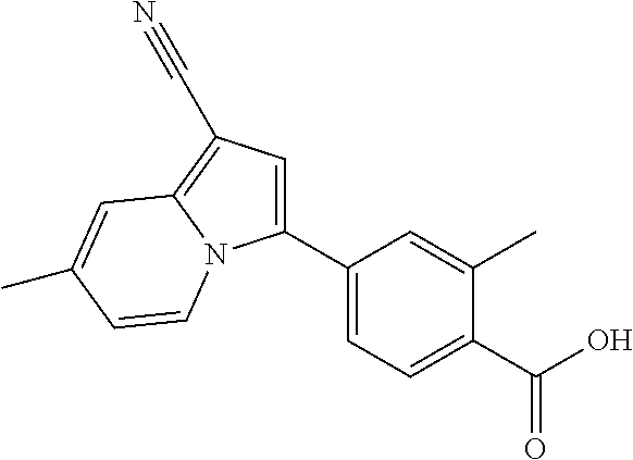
C1(C2=CC=C(C(O)=O)C(C)=C2)=CC(C#N)=C2N1C=CC(C)=C2
